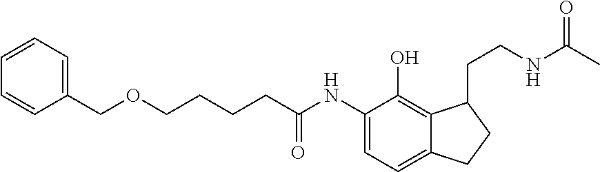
C1(NC(CCCCOCC2=CC=CC=C2)=O)=CC=C2C(=C1O)C(CCNC(C)=O)CC2
